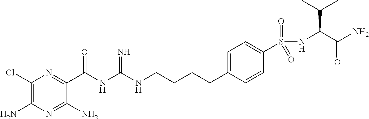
C1(Cl)=C(N)N=C(N)C(C(NC(NCCCCC2=CC=C(S(NC(C(N)=O)C(C)C)(=O)=O)C=C2)=N)=O)=N1
